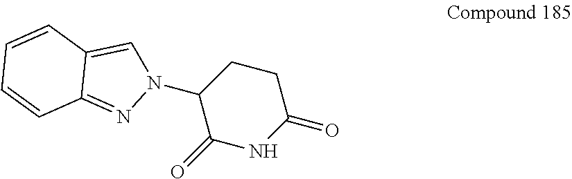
C12=NN(C3C(=O)NC(=O)CC3)C=C1C=CC=C2
